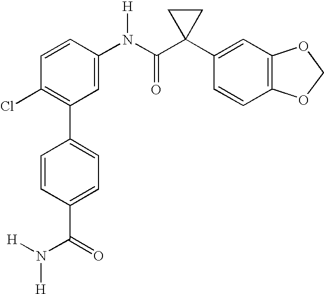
C1=CC(N(C(C2(C3=CC4=C(C=C3)OCO4)CC2)=O)[H])=CC(C2=CC=C(C(=O)N([H])[H])C=C2)=C1Cl
